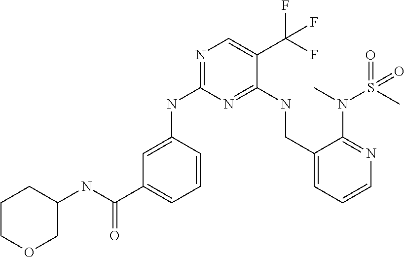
C1(NC(C2=CC=CC(NC3=NC=C(C(F)(F)F)C(NCC4=CC=CN=C4N(S(C)(=O)=O)C)=N3)=C2)=O)CCCOC1
